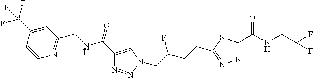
C1=C(C(F)(F)F)C=CN=C1CNC(C1=CN(CC(CCC2=NN=C(C(NCC(F)(F)F)=O)S2)F)N=N1)=O
